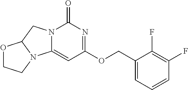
N12C(=CC(OCC3=CC=CC(F)=C3F)=NC1=O)N1C(C2)OCC1
